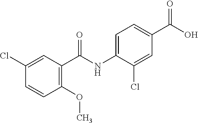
C1(Cl)=CC(C(NC2=CC=C(C(O)=O)C=C2Cl)=O)=C(OC)C=C1
